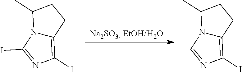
N12C(=C(I)N=C1I)CCC2C.N12C(=C(I)N=C1)CCC2C
